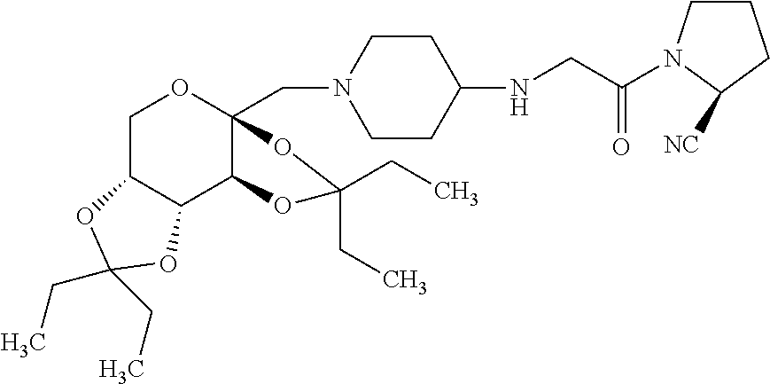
C1C2C(C3C(CN4CCC(NCC(=O)N5CCCC5[NC])CC4)(O1)OC(CC)(CC)O3)OC(CC)(CC)O2
